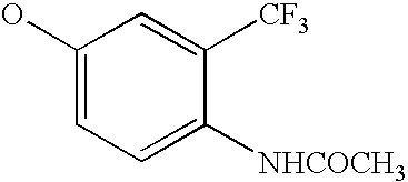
C1(O)=CC=C([NHCOCH3])C([CF3])=C1
